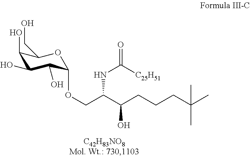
C1(O)C(O)C(O)C(OCC(C(CCCC(C)(C)C)O)NC(=O)[C25H51])OC1CO
